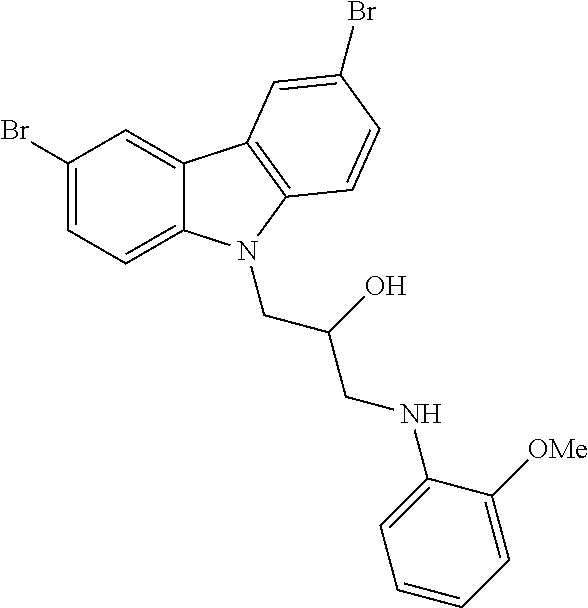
C1(Br)=CC=C2C(=C1)C1=C(N2CC(O)CNC2=CC=CC=C2[OMe])C=CC(Br)=C1
